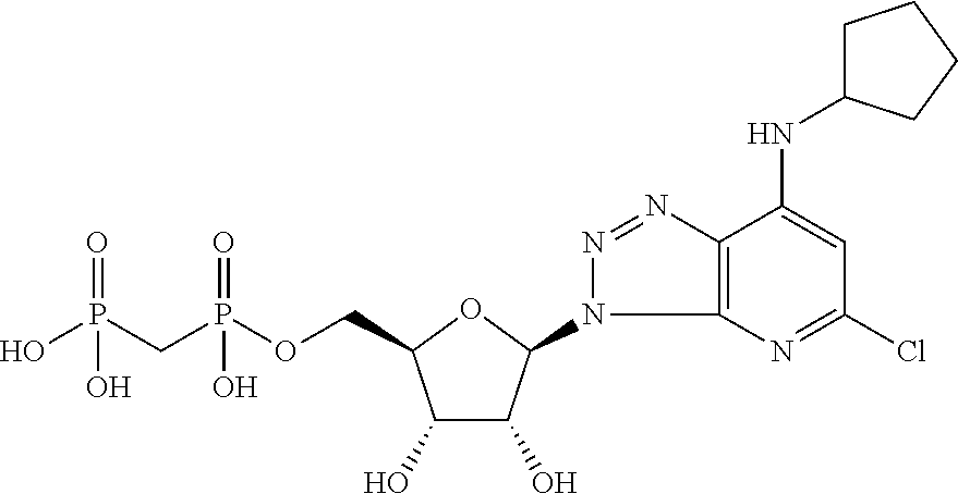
P(OCC1C(O)C(O)C(N2C3=C(N=N2)C(NC2CCCC2)=CC(Cl)=N3)O1)(CP(O)(=O)O)(=O)O
